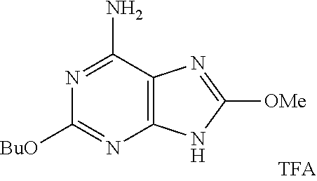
C1([BuO])=NC2=C(C(N)=N1)N=C([OMe])N2
